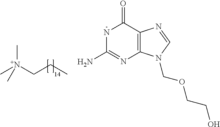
N1C(N)=NC2=C(C1=O)N=CN2COCCO.C[N+](CCC)(C)C
